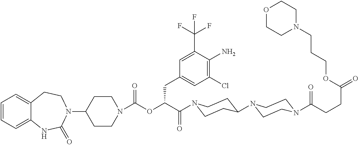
C1=CC=C2C(=C1)CCN(C1CCN(C(OC(C(=O)N3CCC(N4CCN(C(=O)CCC(=O)OCCCN5CCOCC5)CC4)CC3)CC3=CC(Cl)=C(N)C(C(F)(F)F)=C3)=O)CC1)C(=O)N2
